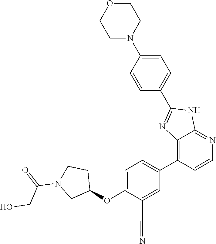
O(C1=CC=C(C2=C3C(=NC=C2)NC(C2=CC=C(N4CCOCC4)C=C2)=N3)C=C1C#N)C1CCN(C(=O)CO)C1
